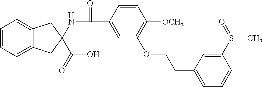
C1=CC=C2C(=C1)CC(NC(=O)C1=CC(OCCC3=CC=CC(S(C)=O)=C3)=C([OCH3])C=C1)(C(O)=O)C2
